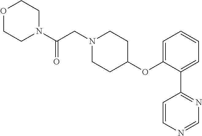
C1N(C(=O)CN2CCC(OC3=CC=CC=C3C3=NC=NC=C3)CC2)CCOC1
